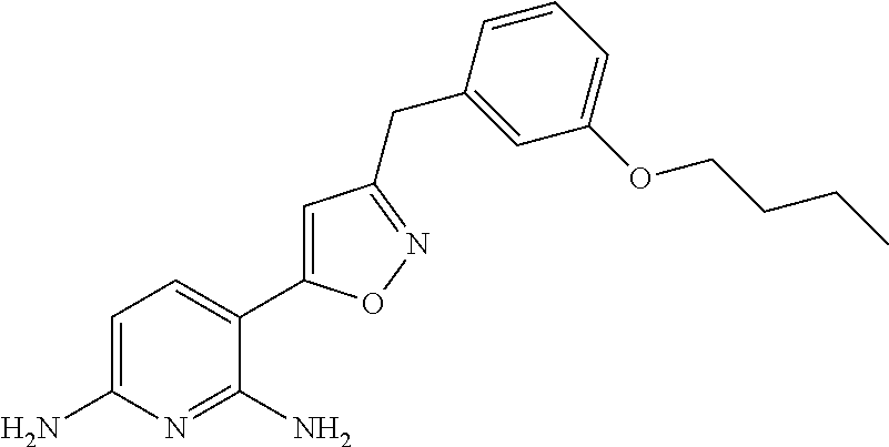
C1=C(N)N=C(N)C(C2=CC(CC3=CC(OCCCC)=CC=C3)=NO2)=C1
